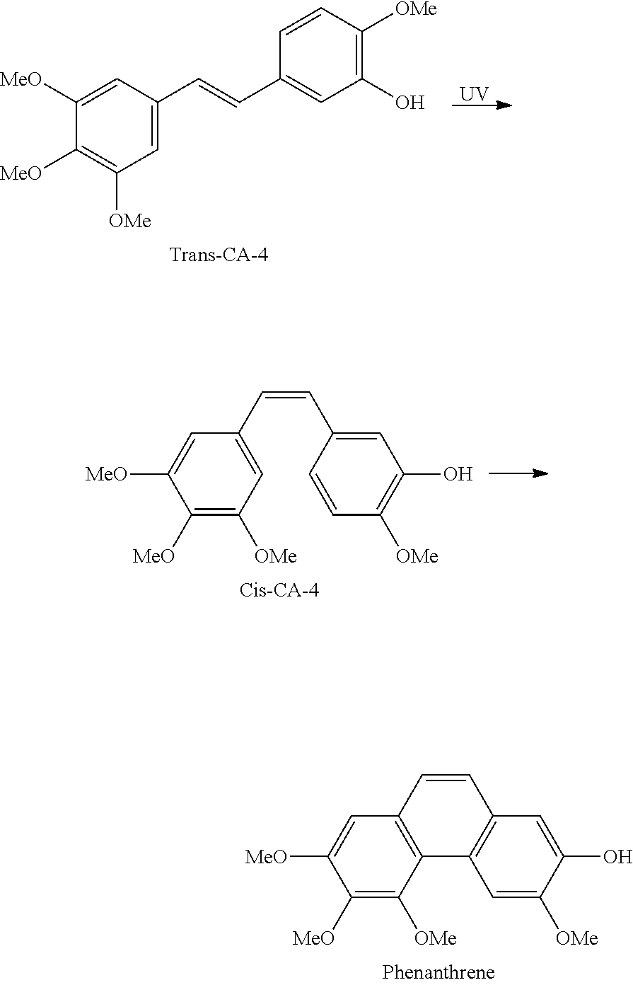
C1([MeO])=C([OMe])C2=C(C=C1[MeO])C=CC1=C2C=C([OMe])C(O)=C1.C1=C(C=CC2=CC(O)=C([OMe])C=C2)C=C([MeO])C([MeO])=C1[OMe].[UV].C1([MeO])=C([OMe])C=C(C=CC2=CC(O)=C([OMe])C=C2)C=C1[MeO]
